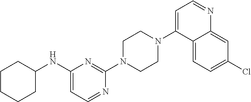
C1CCCC(NC2=CC=NC(N3CCN(C4=CC=NC5=CC(Cl)=CC=C45)CC3)=N2)C1
